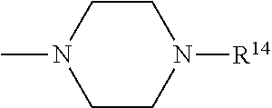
C1CN([R14])CCN1C
